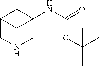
C12CNCC(NC(=O)OC(C)(C)C)(C1)C2
